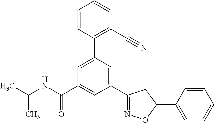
CC(NC(C1=CC(C2=NOC(C3=CC=CC=C3)C2)=CC(C2=C(C#N)C=CC=C2)=C1)=O)C
